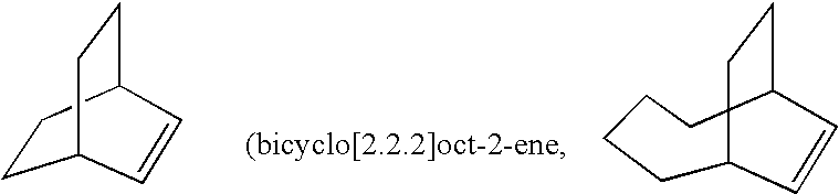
C1CC2CCC1C=C2.C1C2CCC(CCC1)C=C2
